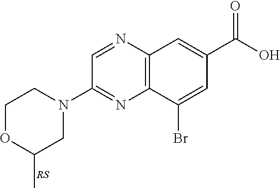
N1(C2=NC3=C(N=C2)C=C(C(O)=O)C=C3Br)CCOC(C)C1
